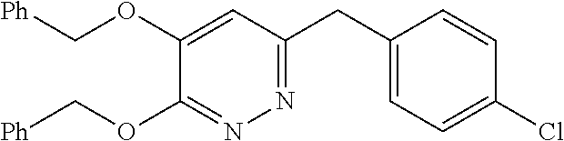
[Ph]COC1=CC(CC2=CC=C(Cl)C=C2)=NN=C1OC[Ph]
